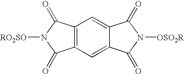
C12=C(C=C3C(=C1)C(=O)N([OSO2R])C3=O)C(=O)N([RO2SO])C2=O
